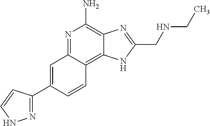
C1=C(C2=NNC=C2)C=CC2=C3C(=C(N)N=C12)N=C(CNCC)N3
